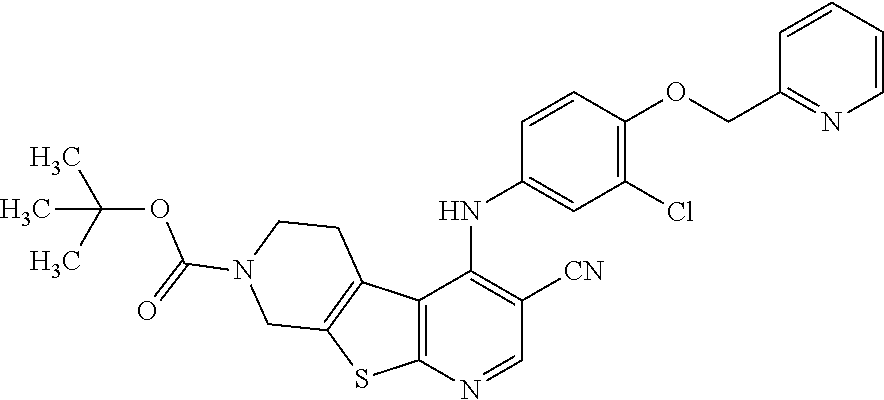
C(C)(C)(C)OC(N1CCC2=C(SC3=C2C(NC2=CC(Cl)=C(OCC4=NC=CC=C4)C=C2)=C([CN])C=N3)C1)=O
